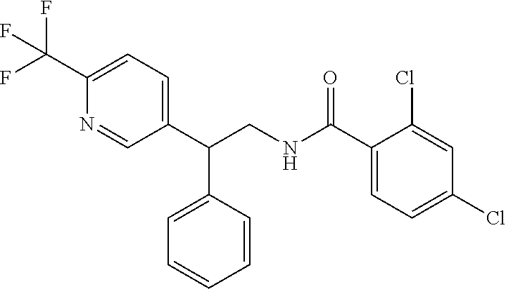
C1(C(NCC(C2=CC=C(C(F)(F)F)N=C2)C2=CC=CC=C2)=O)=CC=C(Cl)C=C1Cl
